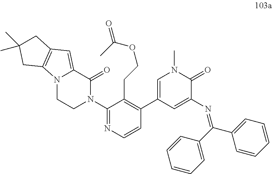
N1(C)C=C(C2=C(CCOC(=O)C)C(N3C(=O)C4=CC5=C(N4CC3)CC(C)(C)C5)=NC=C2)C=C(N=C(C2=CC=CC=C2)C2=CC=CC=C2)C1=O
